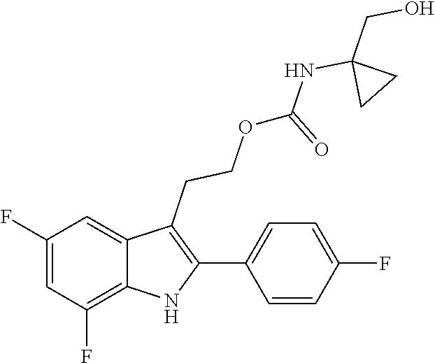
C1(C2=C(CCOC(NC3(CO)CC3)=O)C3=CC(F)=CC(F)=C3N2)=CC=C(F)C=C1
